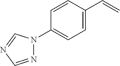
C1=C(C=C)C=CC(N2N=CN=C2)=C1
